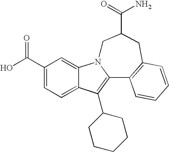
C1(C(O)=O)=CC=C2C(=C1)N1C(=C2C2CCCCC2)C2=C(CC(C(=O)N)C1)C=CC=C2
